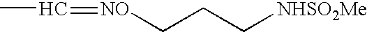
CC=[NO]CCC[NHSO2Me]
